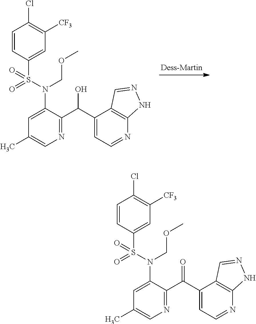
C1=CC(S(N(C2=CC(C)=CN=C2C(C2=CC=NC3=C2C=NN3)O)COC)(=O)=O)=CC([CF3])=C1Cl.C1=CC(S(N(C2=CC(C)=CN=C2C(C2=CC=NC3=C2C=NN3)=O)COC)(=O)=O)=CC([CF3])=C1Cl
